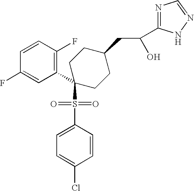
C1=CC(F)=C(C2(S(C3=CC=C(Cl)C=C3)(=O)=O)CCC(CC(C3=NC=NN3)O)CC2)C=C1F
